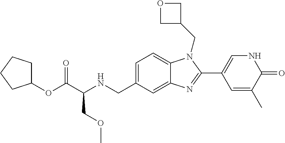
C1(OC(C(NCC2=CC=C3C(=C2)N=C(C2=CNC(=O)C(C)=C2)N3CC2COC2)COC)=O)CCCC1
